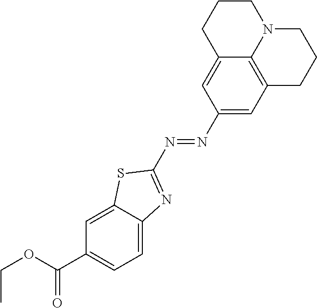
C1(N=NC2=NC3=CC=C(C(OCC)=O)C=C3S2)=CC2=C3C(=C1)CCCN3CCC2
